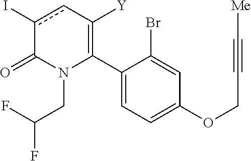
C1(C2=C([Y])cc(I)C(=O)N2CC(F)F)=CC=C(OCC#C[Me])C=C1Br
